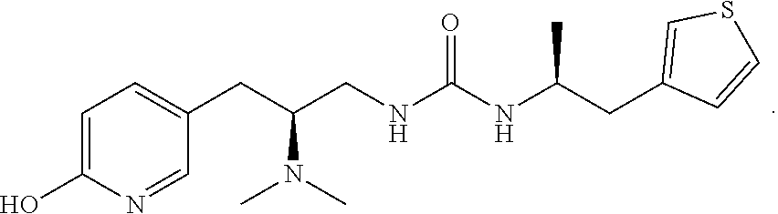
C1=C(O)N=CC(CC(CNC(NC(CC2=CSC=C2)C)=O)N(C)C)=C1
